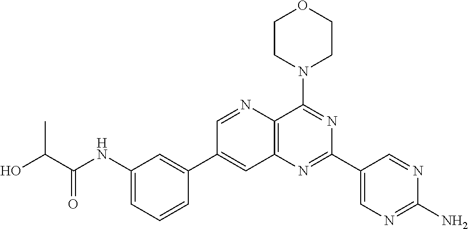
C1(NC(C(O)C)=O)=CC=CC(C2=CC3=C(C(N4CCOCC4)=NC(C4=CN=C(N)N=C4)=N3)N=C2)=C1
